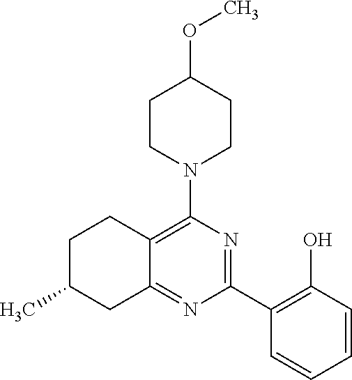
C1(C2=C(O)C=CC=C2)=NC(N2CCC(OC)CC2)=C2C(=N1)CC(C)CC2
